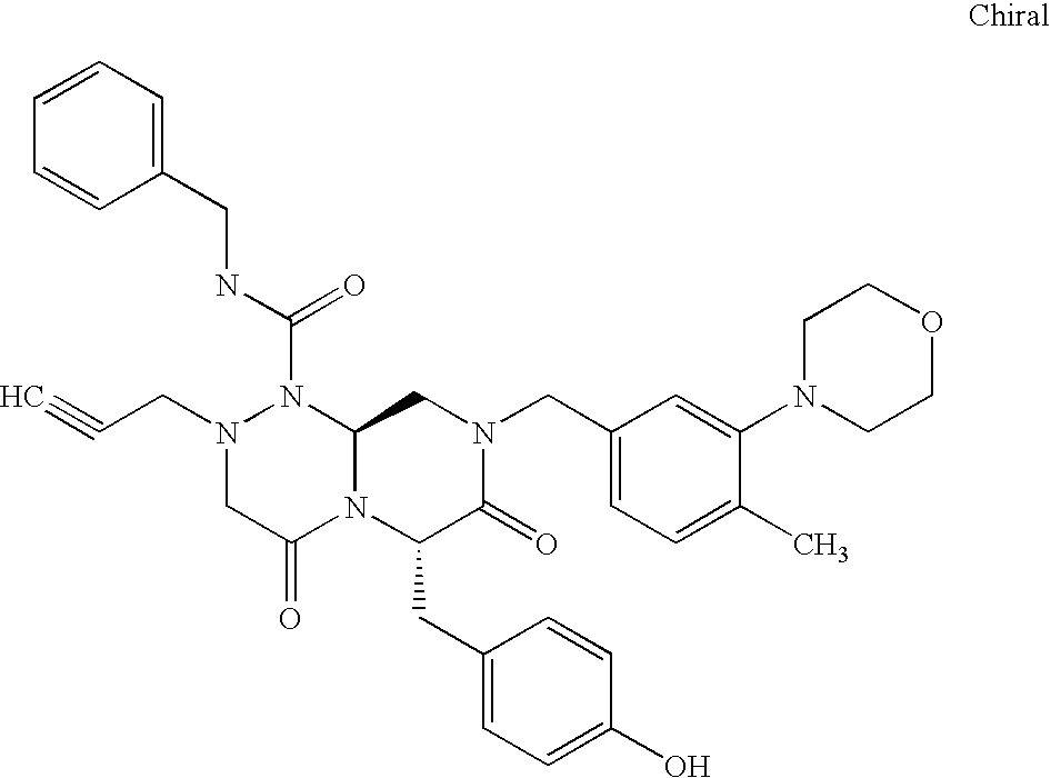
C1=CC=C(CNC(N2N(CC#C)CC(=O)N3C2CN(CC2=CC=C(C)C(N4CCOCC4)=C2)C(=O)C3CC2=CC=C(O)C=C2)=O)C=C1
